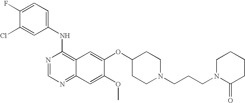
C1=C(Cl)C(F)=CC=C1NC1=C2C(=NC=N1)C=C(OC)C(OC1CCN(CCCN3CCCCC3=O)CC1)=C2
